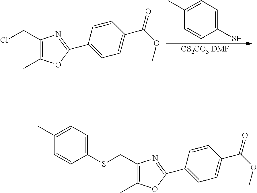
C1(C)=CC=C(S)C=C1.[CS2CO3 DMF].C1(CCl)=C(C)OC(C2=CC=C(C(OC)=O)C=C2)=N1.C1(CSC2=CC=C(C)C=C2)=C(C)OC(C2=CC=C(C(OC)=O)C=C2)=N1
